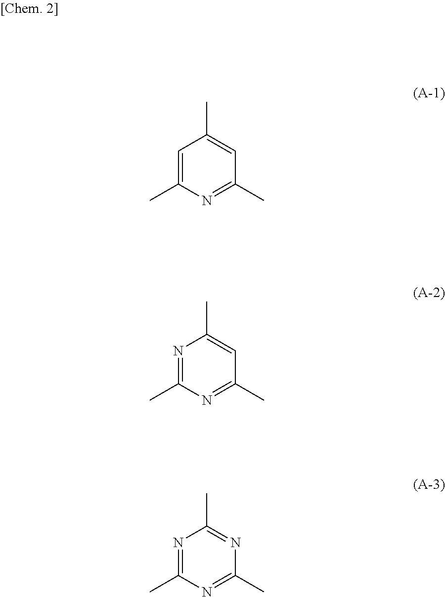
C1=C(C)N=C(C)C=C1C.N1=C(C)N=C(C)C=C1C.N1=C(C)N=C(C)N=C1C
